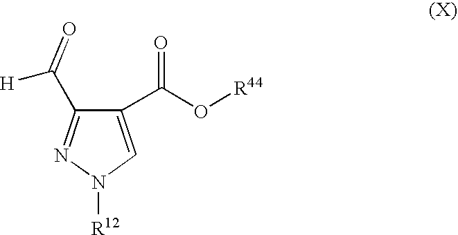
C1(C(O[R44])=O)=CN([R12])N=C1C([H])=O
